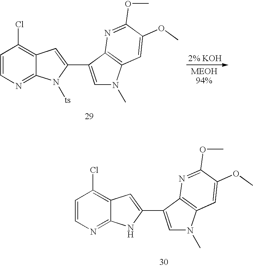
C1=CN=C2C(=C1Cl)C=C(C1=CN(C)C3=C1N=C(OC)C(OC)=C3)N2[ts].C1=CN=C2C(=C1Cl)C=C(C1=CN(C)C3=C1N=C(OC)C(OC)=C3)N2
